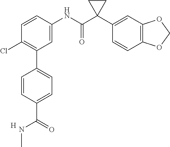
C1(Cl)=C(C2=CC=C(C(=O)NC)C=C2)C=C(NC(C2(C3=CC4=C(C=C3)OCO4)CC2)=O)C=C1.[H]
